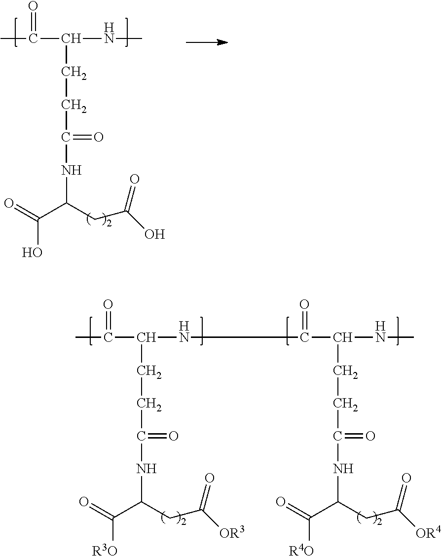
CC(C(CCC(NC(C(=O)[R3O])CC([OR3])=O)=O)NC(C(NC)CCC(NC(C(=O)[R4O])CC([OR4])=O)=O)=O)=O.CC(C(CCC(NC(C(=O)O)CC(O)=O)=O)NC)=O
